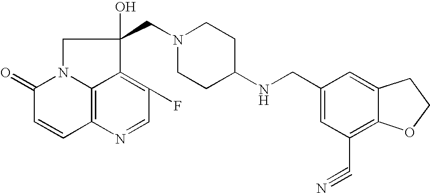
C12=C3N(C(=O)C=C1)CC(O)(CN1CCC(NCC4=CC(C#N)=C5C(=C4)CCO5)CC1)C3=C(F)C=N2
